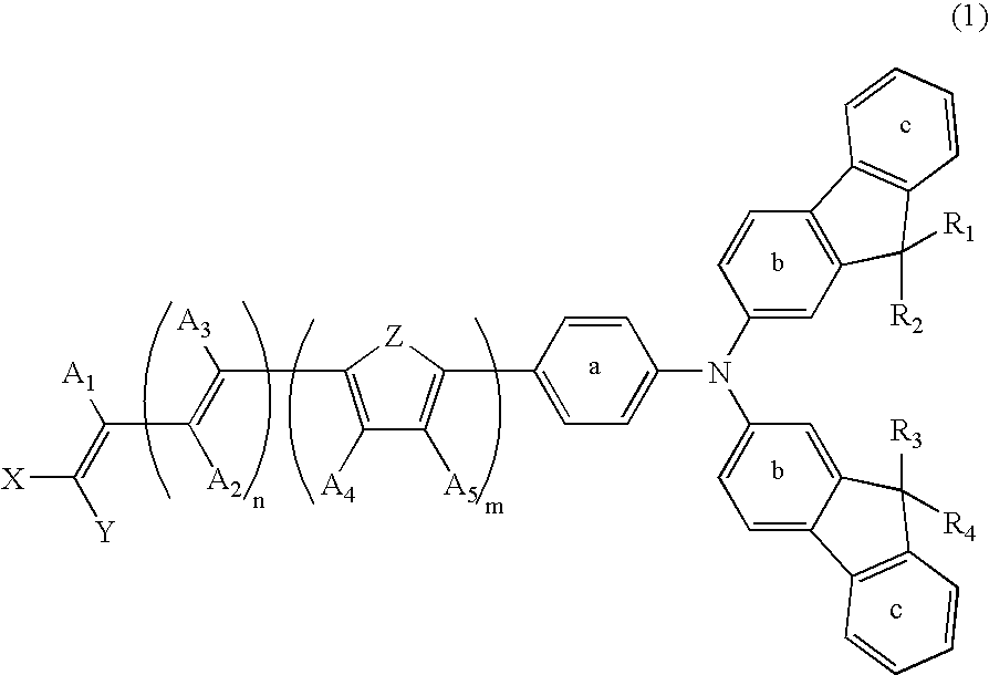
C1(N(C2=CC=C3C(=C2)C([R3])([R4])C2=C3C=CC=C2)C2=CC=C(C3=C([A5])C([A4])=C(C(=C([A2])C([A1])=C([X])[Y])[A3])[Z]3)C=C2)=CC2=C(C=C1)C1=C(C2([R2])[R1])C=CC=C1.c
